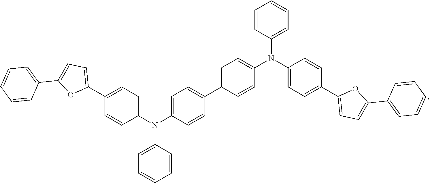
C1=C(N(C2=CC=C(C3=CC=C(C4=CC=CC=C4)O3)C=C2)C2=CC=C(C3=CC=C(N(C4=CC=C(C5=CC=C(C6=CC=CC=C6)O5)C=C4)C4=CC=CC=C4)C=C3)C=C2)C=CC=C1
